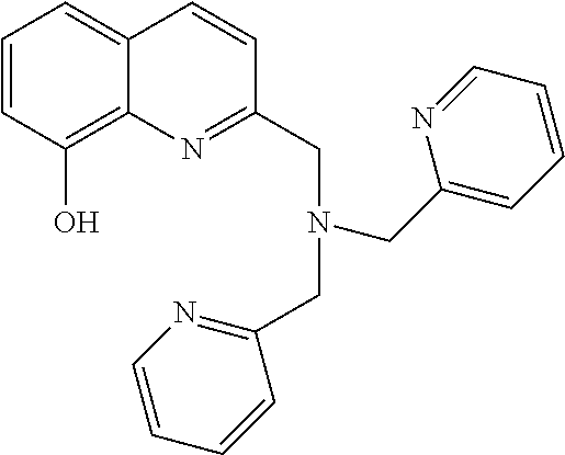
C1=CC(O)=C2C(=C1)C=CC(CN(CC1=NC=CC=C1)CC1=CC=CC=N1)=N2
